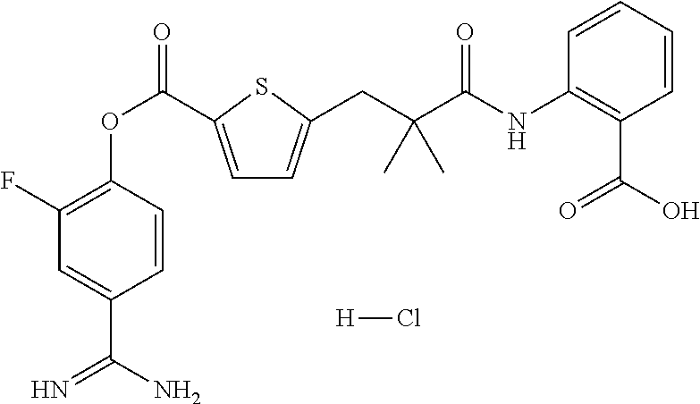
C1(F)=C(OC(=O)C2=CC=C(CC(C(=O)NC3=C(C(=O)O)C=CC=C3)(C)C)S2)C=CC(C(N)=N)=C1.[H]Cl
